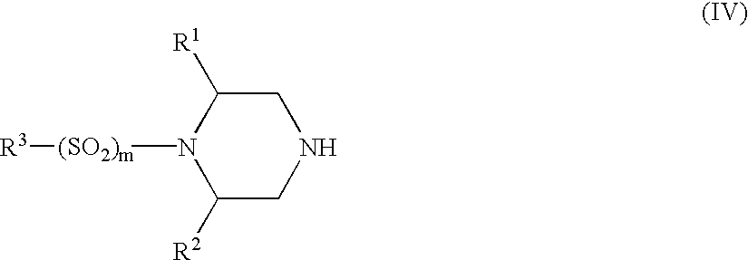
C1C([R1])N([(SO2)m][R3])C([R2])CN1
